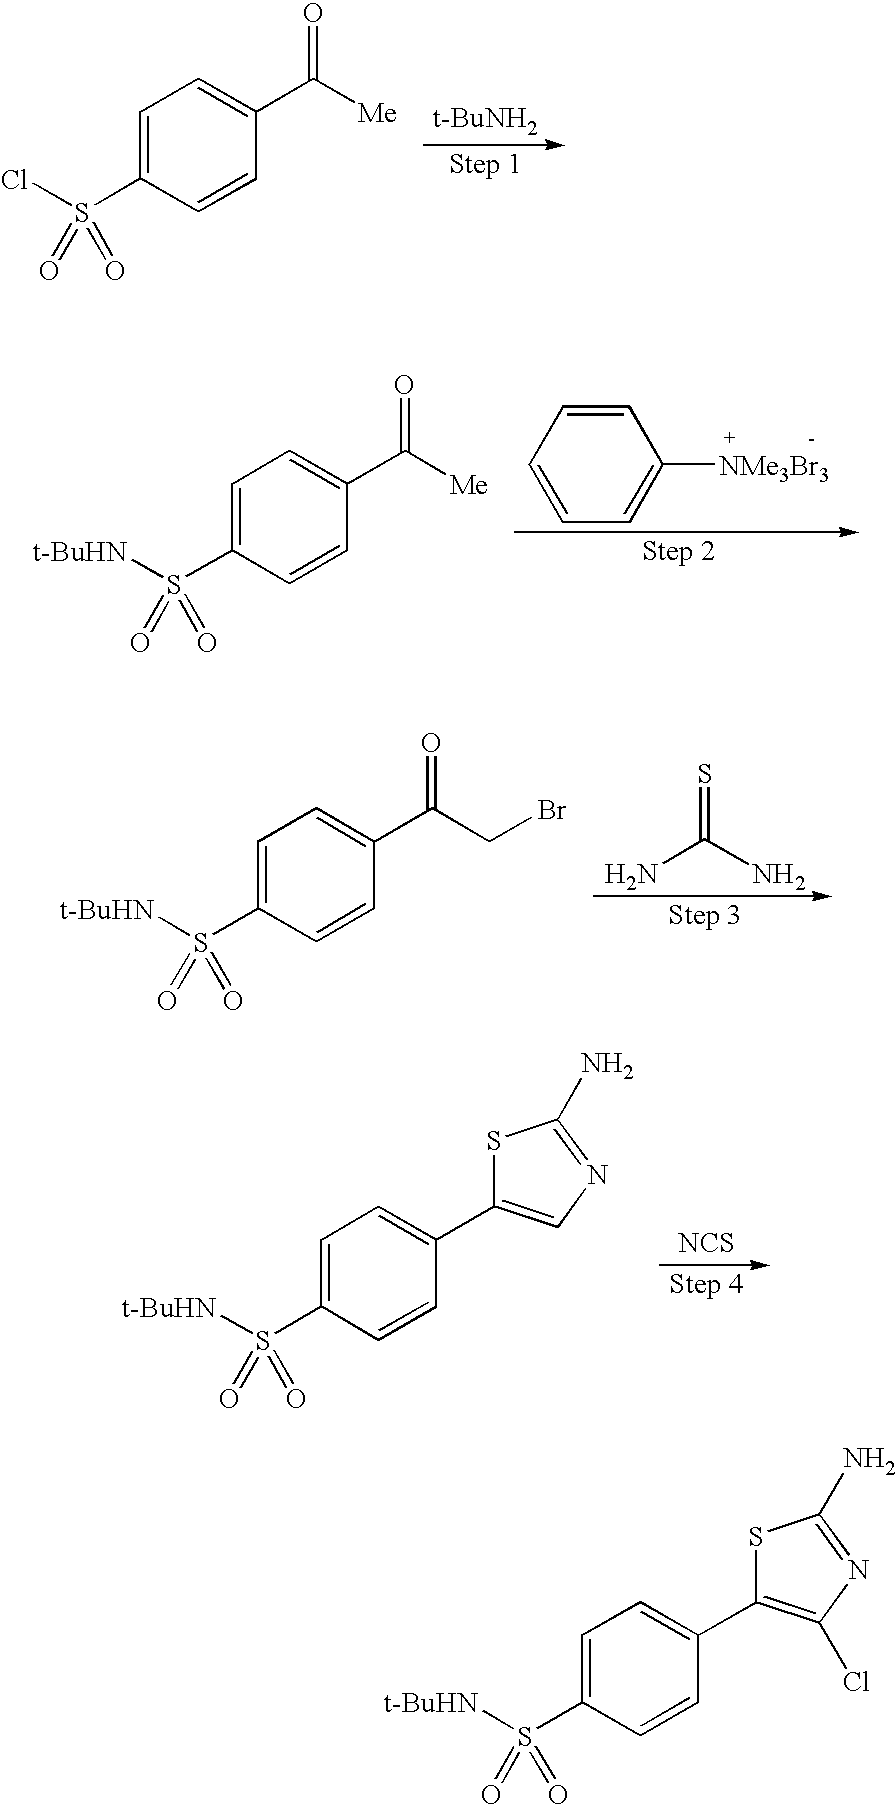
C1=C(S(Cl)(=O)=O)C=CC(C([Me])=O)=C1.[t-BuNH2].C1=CC=CC([NMe3Br3])=C1.C1=C(S([t-BuHN])(=O)=O)C=CC(C([Me])=O)=C1.C1=C(S([t-BuHN])(=O)=O)C=CC(C(CBr)=O)=C1.S=C(N)N.C1=C(S([t-BuHN])(=O)=O)C=CC(C2=CN=C(N)S2)=C1.[NCS].C1=C(S([t-BuHN])(=O)=O)C=CC(C2=C(Cl)N=C(N)S2)=C1
